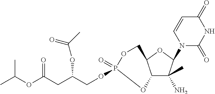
C12C(C)(N)C(N3C(=O)NC(=O)C=C3)OC1COP(=O)(OCC(CC(OC(C)C)=O)OC(C)=O)O2
